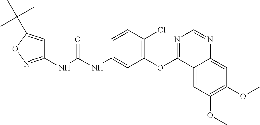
C1(NC(NC2=CC(OC3=NC=NC4=CC(OC)=C(OC)C=C34)=C(Cl)C=C2)=O)=NOC(C(C)(C)C)=C1
